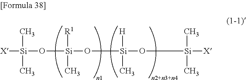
[X][Si](C)(C)O[Si](O[Si](O[Si]([X])(C)C)([H])C)([R1])C
